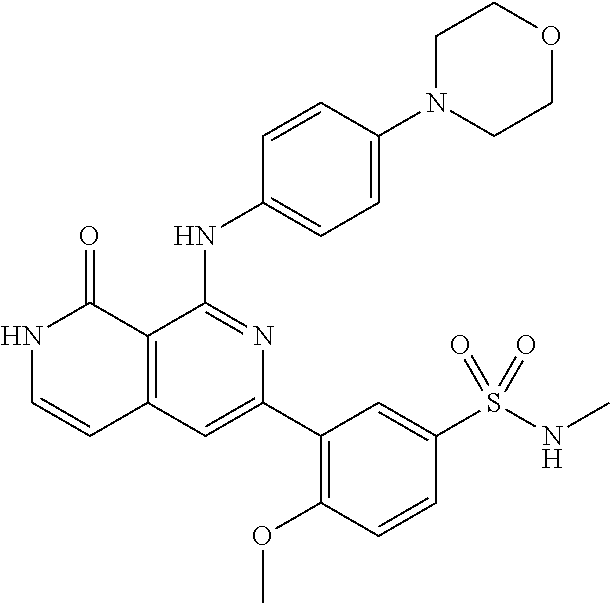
C1=CC(NC2=NC(C3=C(OC)C=CC(S(NC)(=O)=O)=C3)=CC3=C2C(=O)NC=C3)=CC=C1N1CCOCC1
